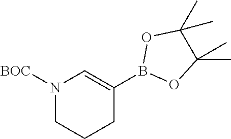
N1([BOC])CCCC(B2OC(C)(C)C(C)(C)O2)=C1
